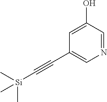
C1(C#C[Si](C)(C)C)=CN=CC(O)=C1
